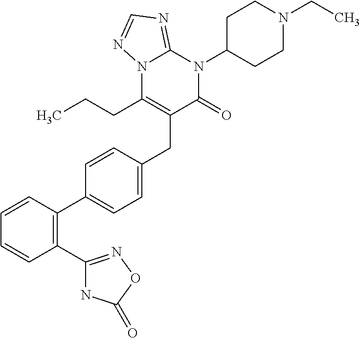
C1=CC(C2=CC=C(CC3=C(CCC)N4C(=NC=N4)N(C4CCN(CC)CC4)C3=O)C=C2)=C(C2=NOC(=O)N2)C=C1
